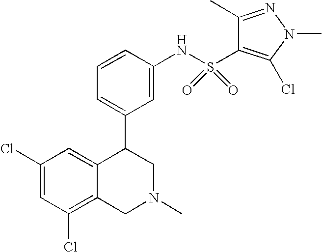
C1(Cl)=C2C(=CC(Cl)=C1)C(C1=CC=CC(NS(=O)(=O)C3=C(Cl)N(C)N=C3C)=C1)CN(C)C2
